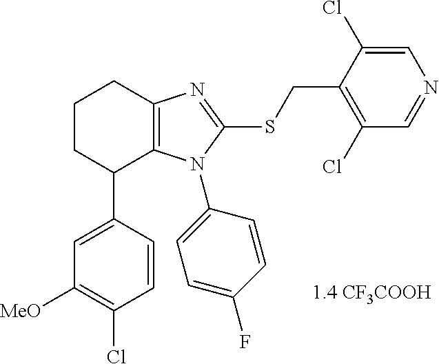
C1([MeO])=C(Cl)C=CC(C2C3=C(CCC2)N=C(SCC2=C(Cl)C=NC=C2Cl)N3C2=CC=C(F)C=C2)=C1.[1.4 CF3COOH]
